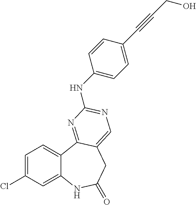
C1=C(Cl)C=C2C(=C1)C1=NC(NC3=CC=C(C#CCO)C=C3)=NC=C1CC(=O)N2
